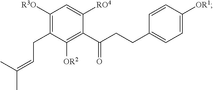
C1([R3O])=C(CC=C(C)C)C([OR2])=C(C(CCC2=CC=C([OR1])C=C2)=O)C([RO4])=C1
